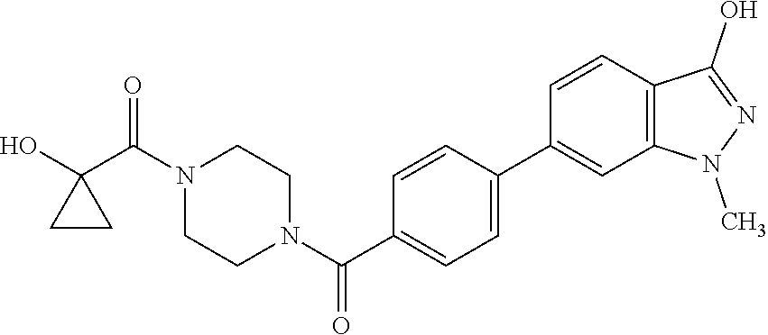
OC1(C(N2CCN(C(=O)C3=CC=C(C4=CC5=C(C=C4)C(O)=NN5C)C=C3)CC2)=O)CC1
